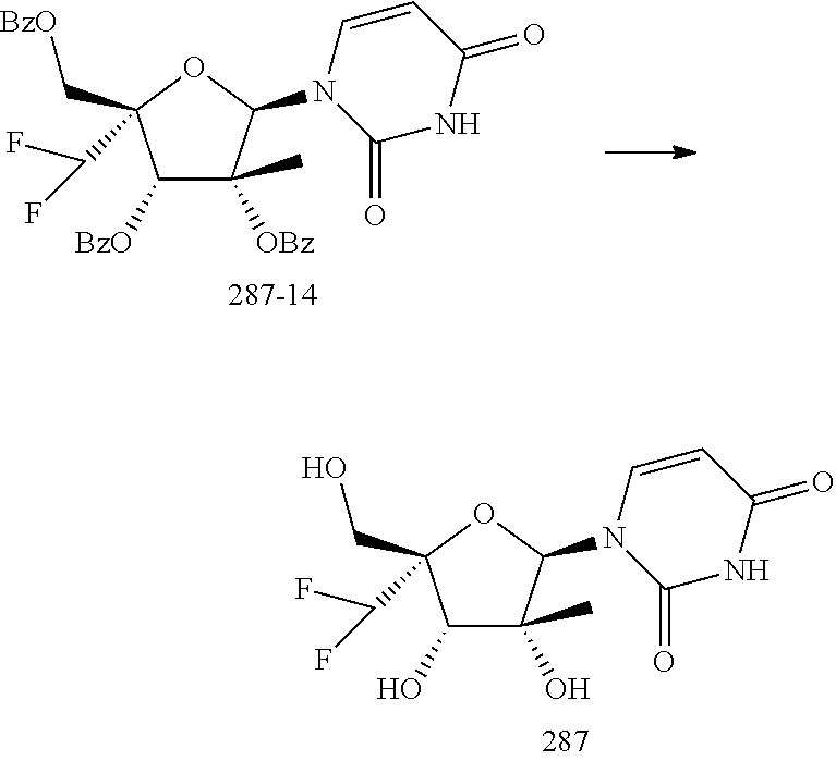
C1([BzO])C(C)([OBz])C(N2C(=O)NC(=O)C=C2)OC1(C[BzO])C(F)F.C1(O)C(C)(O)C(N2C(=O)NC(=O)C=C2)OC1(CO)C(F)F
